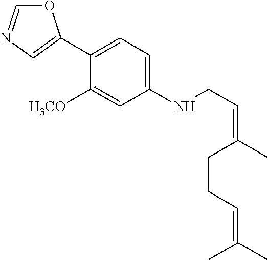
C1(C2=CN=CO2)=CC=C(NCC=C(C)CCC=C(C)C)C=C1[H3CO]
